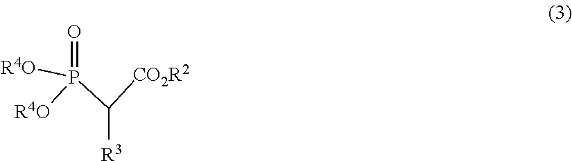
[CO2R2]C(P(=O)([R4O])[R4O])[R3]
